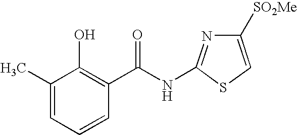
C1(C)=CC=CC(C(NC2=NC([SO2Me])=CS2)=O)=C1O
